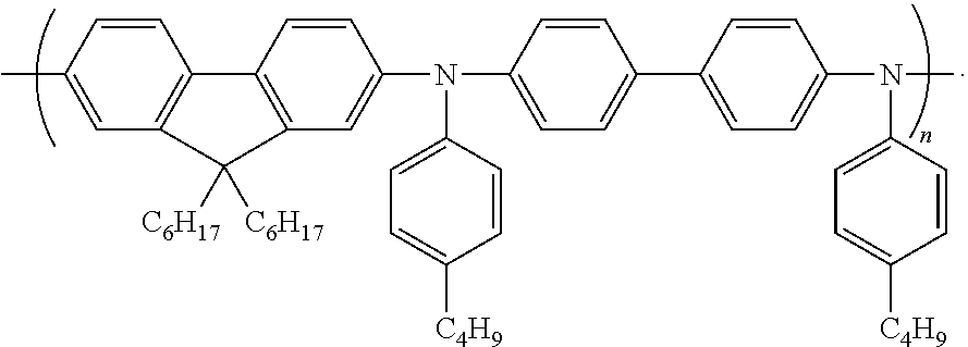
C1=C(C)C=CC2=C1C([C6H17])([C6H17])C1=C2C=CC(N(C2=CC=C([C4H9])C=C2)C2=CC=C(C3=CC=C(N(C4=CC=C([C4H9])C=C4)C)C=C3)C=C2)=C1
